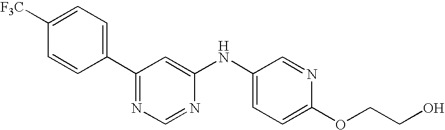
C1([F3C])=CC=C(C2=NC=NC(NC3=CC=C(OCCO)N=C3)=C2)C=C1
